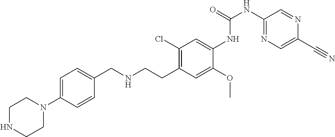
C1=C(N2CCNCC2)C=CC(CNCCC2=C(Cl)C=C(NC(NC3=NC=C(C#N)N=C3)=O)C(OC)=C2)=C1
